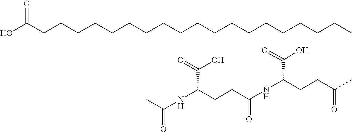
OC(CCCCCCCCCCCCCCCCCCC)=O.CC(NC(C(O)=O)CCC(NC(C(O)=O)CCC(C)=O)=O)=O
